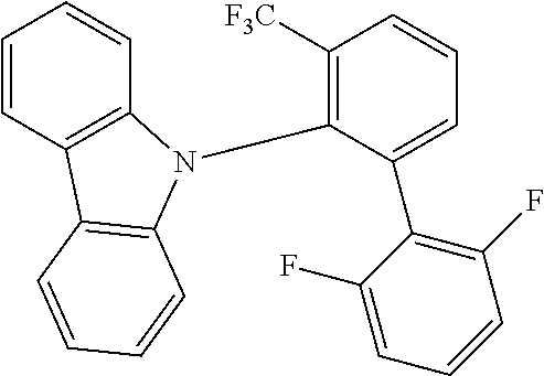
C1([F3C])=C(N2C3=C(C=CC=C3)C3=C2C=CC=C3)C(C2=C(F)C=CC=C2F)=CC=C1
